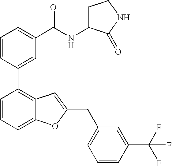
C1=CC(C2=C3C(=CC=C2)OC(CC2=CC=CC(C(F)(F)F)=C2)=C3)=CC(C(NC2CCNC2=O)=O)=C1
